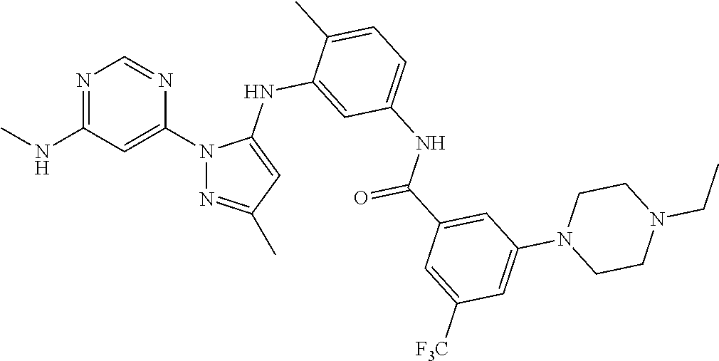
N1=C(NC)C=C(N2N=C(C)C=C2NC2=CC(NC(C3=CC(N4CCN(CC)CC4)=CC([F3C])=C3)=O)=CC=C2C)N=C1
